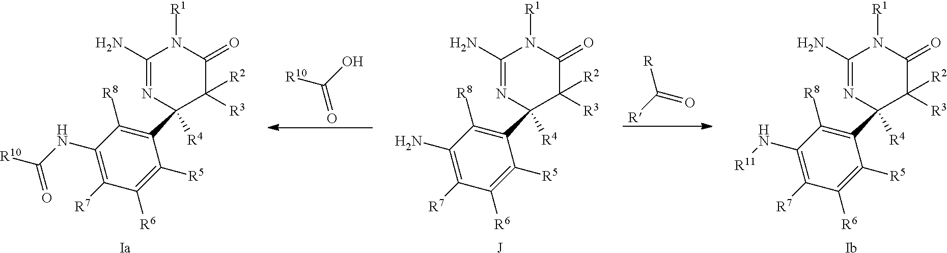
[Ia].C1(NC([R10])=O)=C([R7])C([R6])=C([R5])C(C2([R4])N=C(N)N([R1])C(=O)C2([R2])[R3])=C1[R8].OC([R10])=O.[J].C1(N)=C([R7])C([R6])=C([R5])C(C2([R4])N=C(N)N([R1])C(=O)C2([R2])[R3])=C1[R8].[R]C(=O)[R].[Ib].C1(N[R11])=C([R7])C([R6])=C([R5])C(C2([R4])N=C(N)N([R1])C(=O)C2([R2])[R3])=C1[R8]
